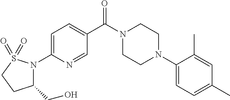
C1=C(N2C(CO)CCS2(=O)=O)N=CC(C(N2CCN(C3=CC=C(C)C=C3C)CC2)=O)=C1
